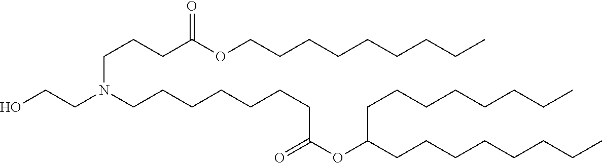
C(CCCC)CCCCOC(CCCN(CCCCCCCC(OC(CCCCCCCC)CCCCCCCC)=O)CCO)=O
